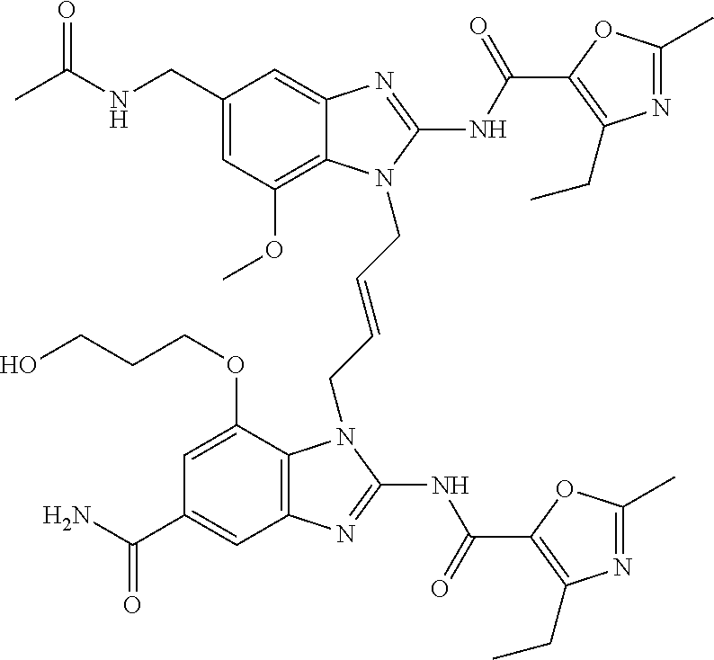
C1(CNC(C)=O)=CC(OC)=C2C(=C1)N=C(NC(=O)C1=C(CC)N=C(C)O1)N2CC=CCN1C2=C(C=C(C(N)=O)C=C2OCCCO)N=C1NC(=O)C1=C(CC)N=C(C)O1
